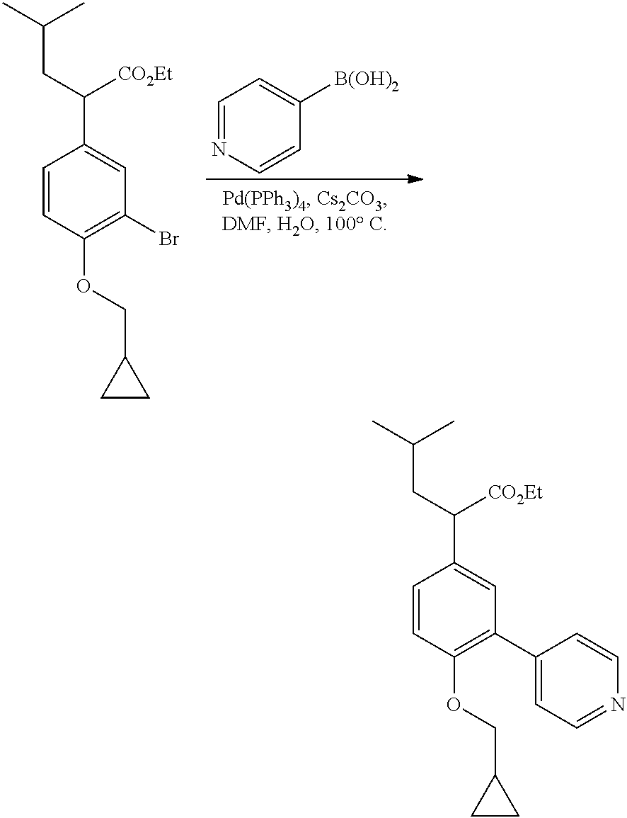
C1=NC=CC([B(OH)2])=C1.C1=CC(OCC2CC2)=C(Br)C=C1C(CC(C)C)[CO2Et].C1=CC(OCC2CC2)=C(C2=CC=NC=C2)C=C1C(CC(C)C)[CO2Et]
